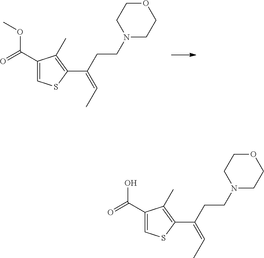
COC(C1=CSC(C(CCN2CCOCC2)=CC)=C1C)=O.OC(C1=CSC(C(CCN2CCOCC2)=CC)=C1C)=O
